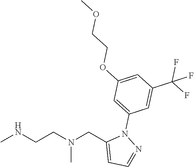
CNCCN(CC1=CC=NN1C1=CC(OCCOC)=CC(C(F)(F)F)=C1)C
